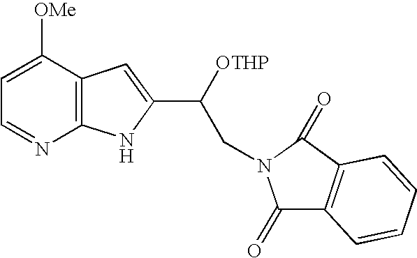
C1=C([OMe])C2=C(N=C1)NC(C([OTHP])CN1C(=O)C3=C(C1=O)C=CC=C3)=C2
